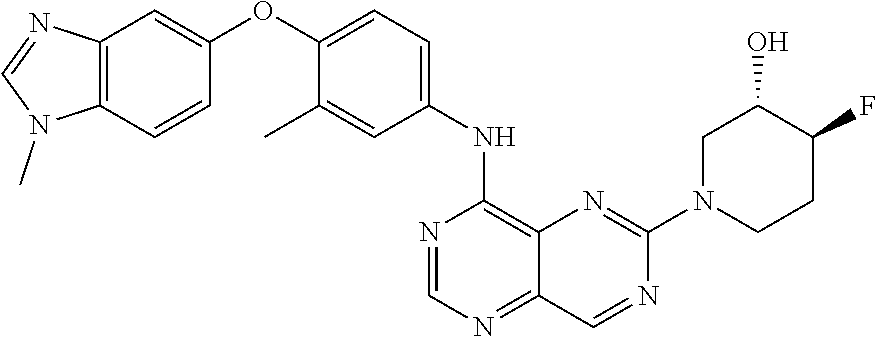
C12=C(C=CC(OC3=CC=C(NC4=C5C(=NC=N4)C=NC(N4CCC(F)C(O)C4)=N5)C=C3C)=C1)N(C)C=N2
